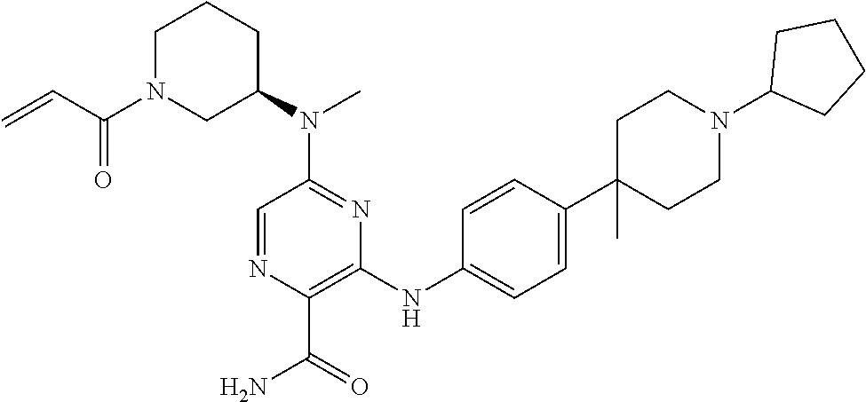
C1(N(C2=NC(NC3=CC=C(C4(C)CCN(C5CCCC5)CC4)C=C3)=C(C(=O)N)N=C2)C)CCCN(C(=O)C=C)C1
